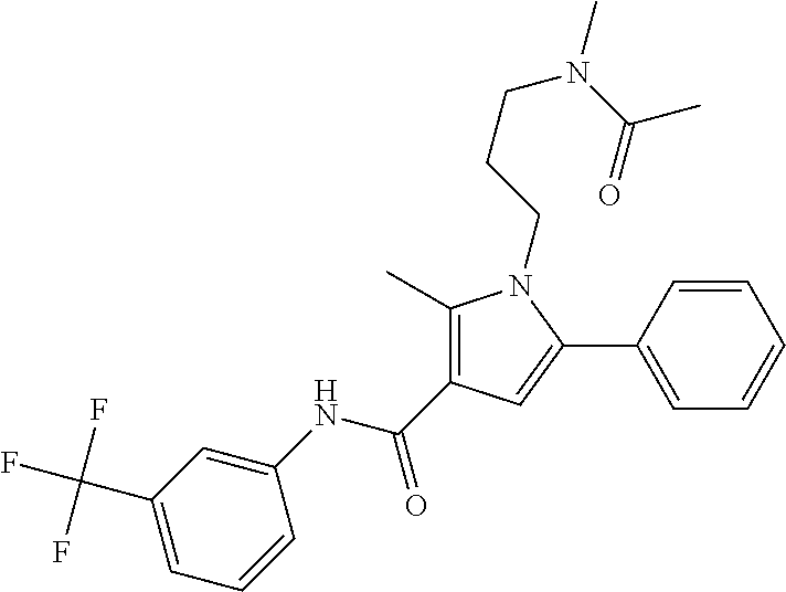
C1(NC(C2=C(C)N(CCCN(C(=O)C)C)C(C3=CC=CC=C3)=C2)=O)=CC(C(F)(F)F)=CC=C1
